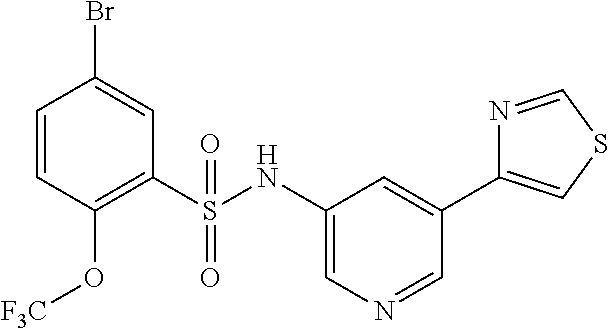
C1=CC(O[F3C])=C(S(NC2=CN=CC(C3=CSC=N3)=C2)(=O)=O)C=C1Br
